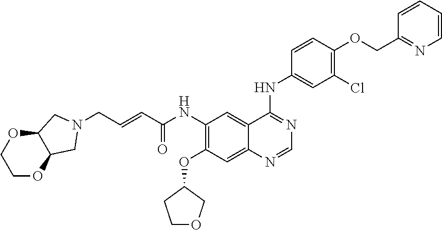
C(C=CC(NC1=C(OC2CCOC2)C=C2C(=C1)C(NC1=CC(Cl)=C(OCC3=NC=CC=C3)C=C1)=NC=N2)=O)N1CC2OCCOC2C1
